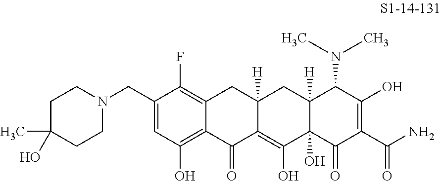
C1(CN2CCC(C)(O)CC2)=CC(O)=C2C(=C1F)CC1([H])C(=C(O)C3(O)C([H])(C1)C(N(C)C)C(O)=C(C(N)=O)C3=O)C2=O
